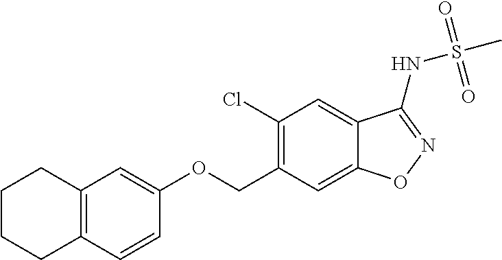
C12=C(C=CC(OCC3=C(Cl)C=C4C(=C3)ON=C4NS(C)(=O)=O)=C1)CCCC2
